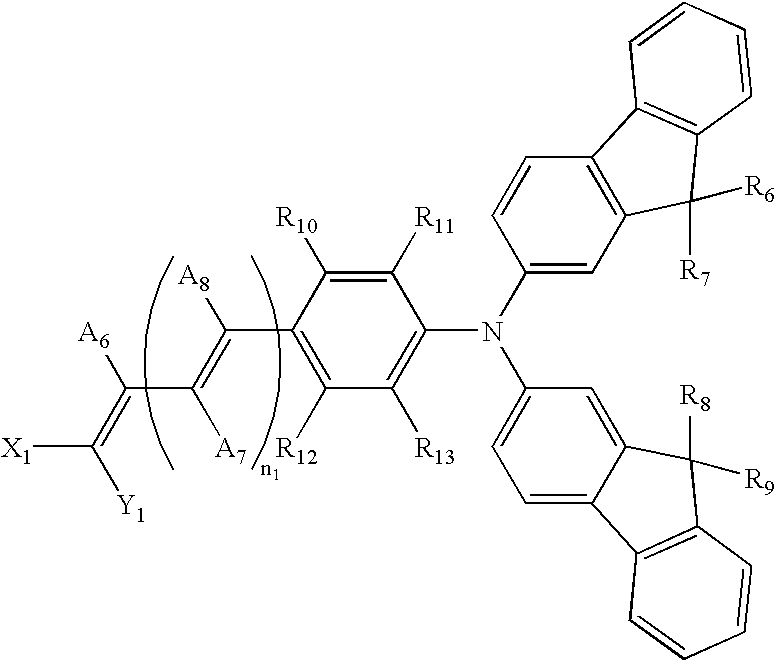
[X1]C(=C([A6])C([A7])=C([A8])C1=C([R12])C([R13])=C(N(C2=CC3=C(C=C2)C2=C(C3([R6])[R7])C=CC=C2)C2=CC=C3C(=C2)C([R8])([R9])C2=C3C=CC=C2)C([R11])=C1[R10])[Y1]
